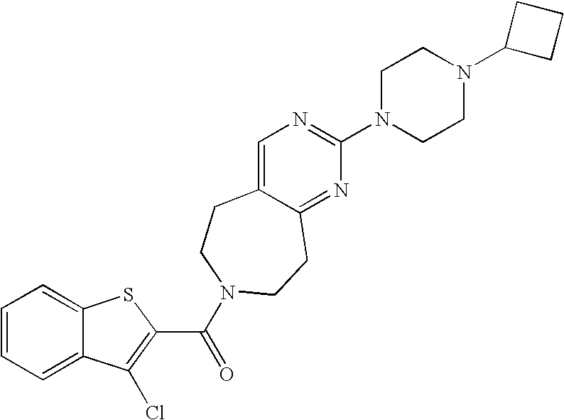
C1=CC=C2C(=C1)SC(C(=O)N1CCC3=CN=C(N4CCN(C5CCC5)CC4)N=C3CC1)=C2Cl
